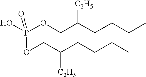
C(OP(O)(OCC(CCCC)[C2H5])=O)C(CCCC)[C2H5]
